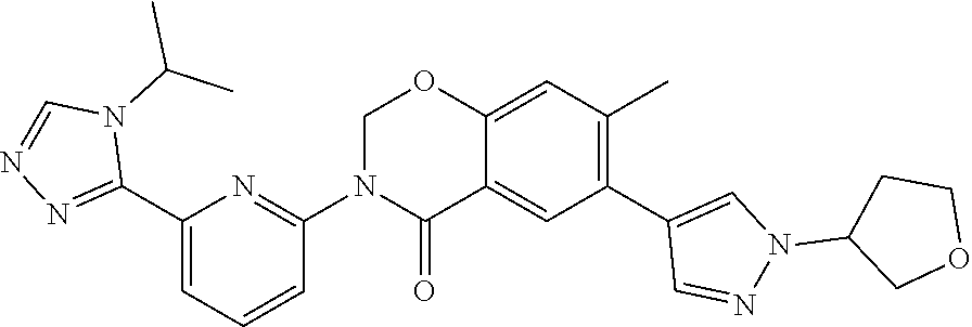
C12=CC(C)=C(C3=CN(C4COCC4)N=C3)C=C1C(=O)N(C1=NC(C3=NN=CN3C(C)C)=CC=C1)CO2
